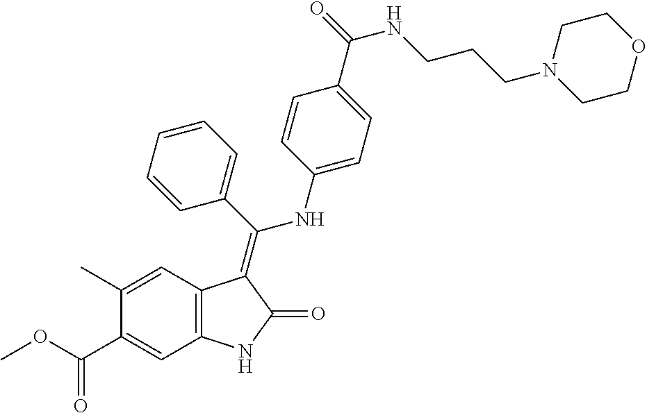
C1(C)=CC2=C(C=C1C(OC)=O)NC(=O)C2=C(C1=CC=CC=C1)NC1=CC=C(C(=O)NCCCN2CCOCC2)C=C1
